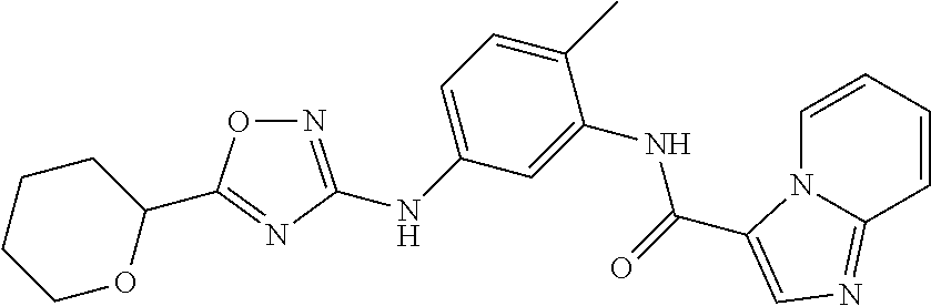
N1=C(NC2=CC=C(C)C(NC(=O)C3=CN=C4N3C=CC=C4)=C2)N=C(C2CCCCO2)O1
